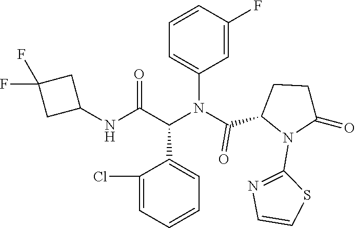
C1=CC(F)=CC(N(C(C2N(C3=NC=CS3)C(=O)CC2)=O)C(C(NC2CC(F)(F)C2)=O)C2=CC=CC=C2Cl)=C1
